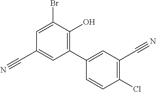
C1(Cl)=C(C#N)C=C(C2=C(O)C(Br)=CC(C#N)=C2)C=C1
